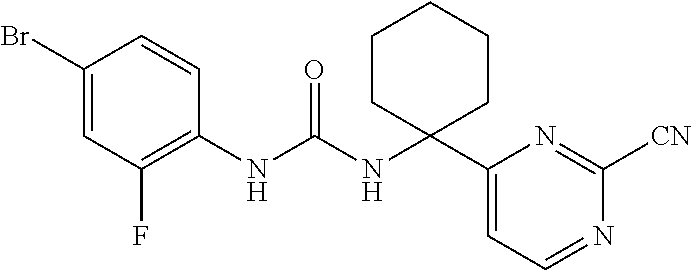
C1(Br)=CC(F)=C(NC(NC2(C3=CC=NC([CN])=N3)CCCCC2)=O)C=C1
